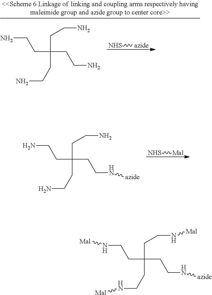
[NHS][azide].C(CCN)(CCN)(CCN)CCN.[NHS][Mal].C(CCN)(CCN[azide])(CCN)CCN.C(CCN[Mal])(CCN[azide])(CCN[Mal])CCN[Mal]
